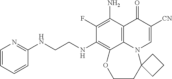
C1(F)=C(N)C2=C3C(=C1NCCNC1=NC=CC=C1)OCCC1(N3C=C([CN])C2=O)CCC1
